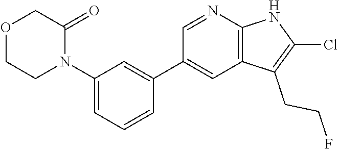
C1(N2C(=O)COCC2)=CC=CC(C2=CC3=C(N=C2)NC(Cl)=C3CCF)=C1
